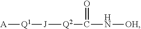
[A][Q1][J][Q2]C(=O)N[OH]
